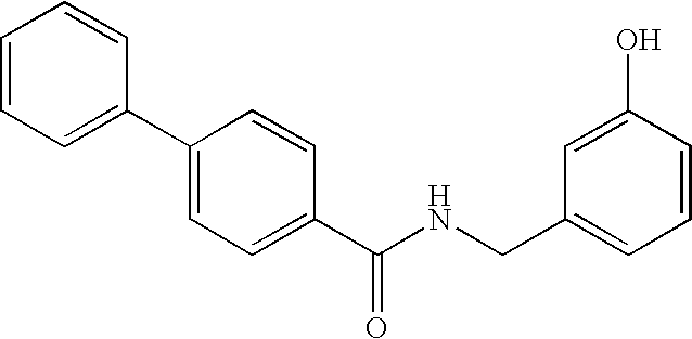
C1(C(NCC2=CC=CC(O)=C2)=O)=CC=C(C2=CC=CC=C2)C=C1
